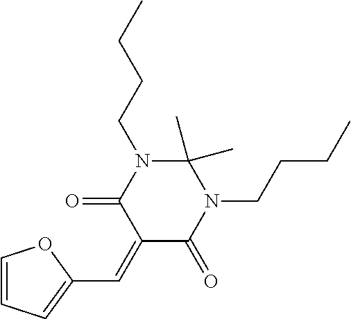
C1(=CC2=CC=CO2)C(=O)N(CCCC)C(C)(C)N(CCCC)C1=O
